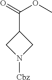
C1(C(=O)OC)CN([Cbz])C1
